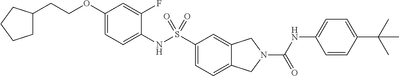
C1(OCCC2CCCC2)=CC=C(NS(C2=CC=C3C(=C2)CN(C(NC2=CC=C(C(C)(C)C)C=C2)=O)C3)(=O)=O)C(F)=C1
